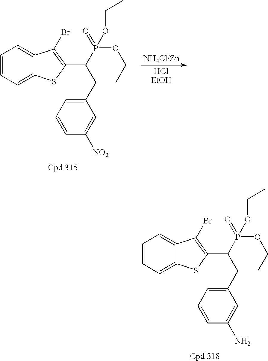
C1=CC=C2C(=C1)C(Br)=C(C(P(=O)(OCC)OCC)CC1=CC=CC(N)=C1)S2.C1=CC=C2C(=C1)C(Br)=C(C(P(=O)(OCC)OCC)CC1=CC=CC([NO2])=C1)S2
